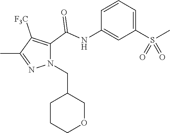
C1=CC=C(S(C)(=O)=O)C=C1NC(=O)C1=C([F3C])C(C)=NN1CC1CCCOC1
